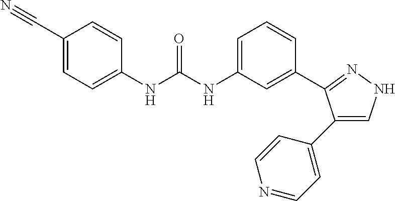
C1(C#N)=CC=C(NC(NC2=CC=CC(C3=NNC=C3C3=CC=NC=C3)=C2)=O)C=C1
